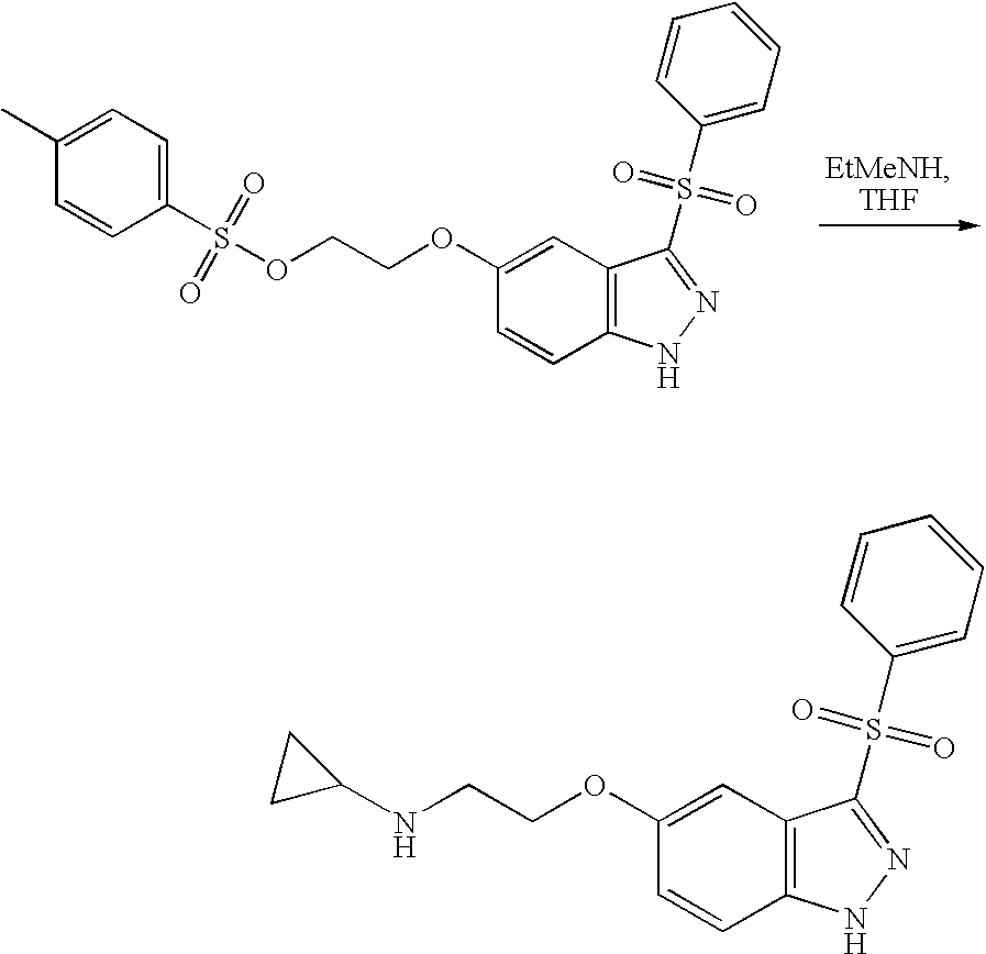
C1(S(OCCOC2=CC3=C(C=C2)NN=C3S(C2=CC=CC=C2)(=O)=O)(=O)=O)=CC=C(C)C=C1.N(CCOC1=CC2=C(C=C1)NN=C2S(C1=CC=CC=C1)(=O)=O)C1CC1
